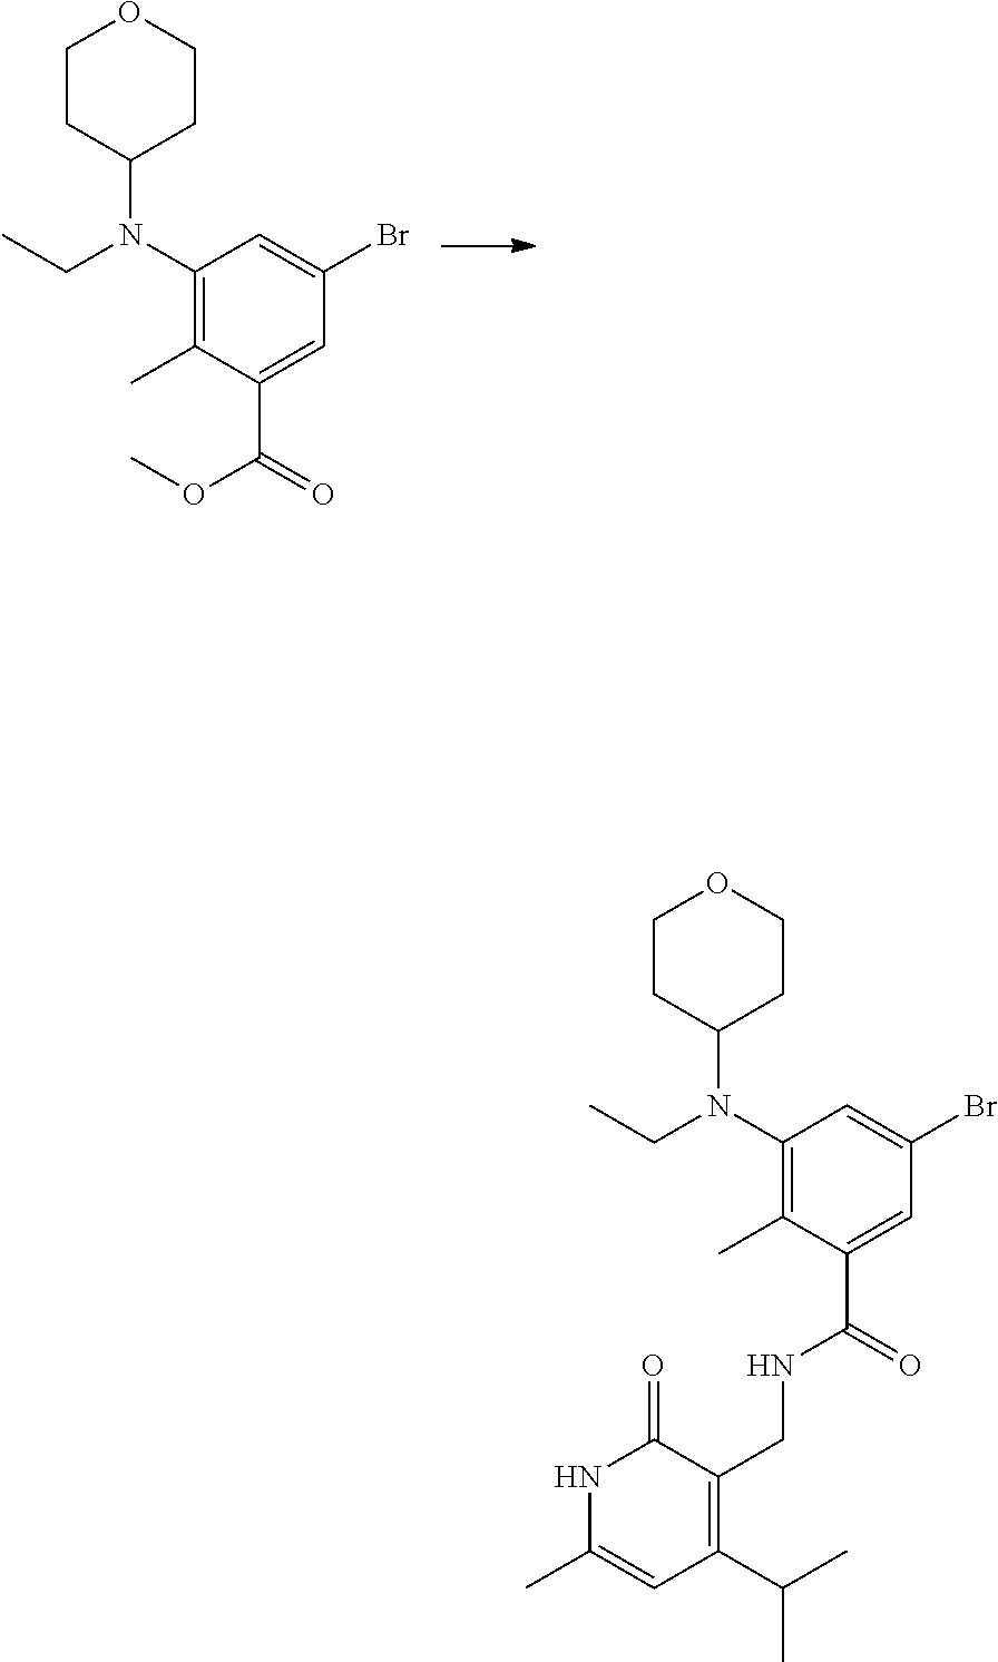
C1CC(N(C2=C(C)C(C(=O)OC)=CC(Br)=C2)CC)CCO1.C1CC(N(CC)C2=C(C)C(C(NCC3=C(C(C)C)C=C(C)NC3=O)=O)=CC(Br)=C2)CCO1
